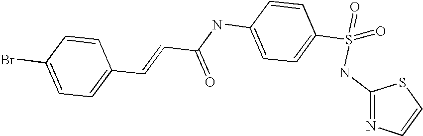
C(=CC(NC1=CC=C(S(NC2=NC=CS2)(=O)=O)C=C1)=O)C1=CC=C(Br)C=C1
